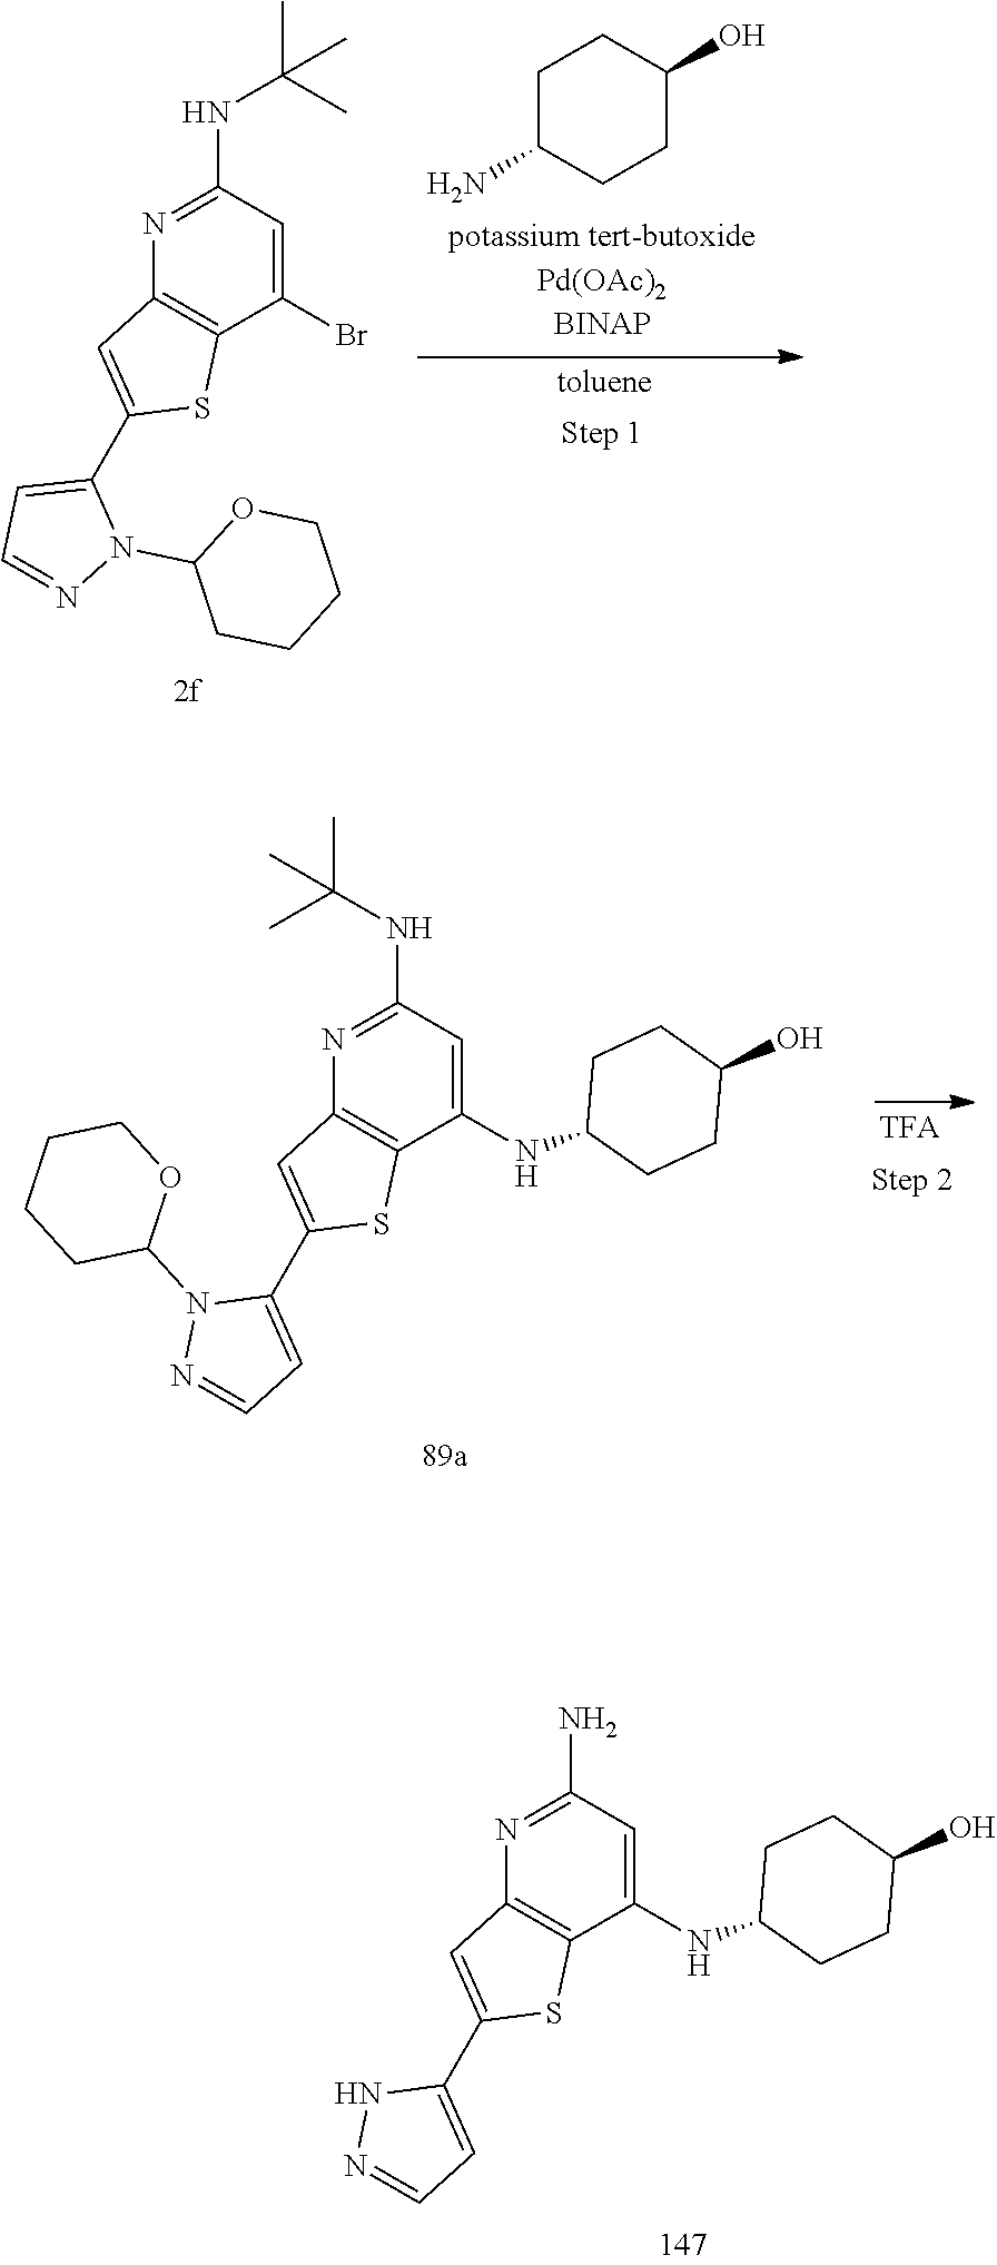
C1C(N)CCC(O)C1.C1(NC(C)(C)C)=NC2=C(C(Br)=C1)SC(C1=CC=NN1C1CCCCO1)=C2.C1(NC(C)(C)C)=NC2=C(C(NC3CCC(O)CC3)=C1)SC(C1=CC=NN1C1OCCCC1)=C2.C1(N)=NC2=C(C(NC3CCC(O)CC3)=C1)SC(C1=CC=NN1)=C2
